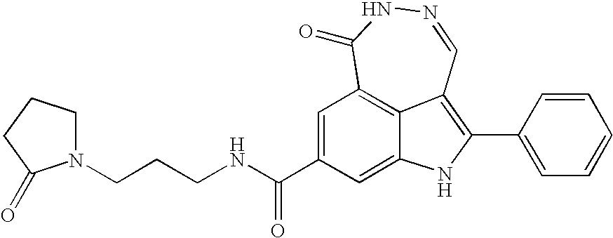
N1=CC2=C(C3=CC=CC=C3)NC3=CC(C(NCCCN4CCCC4=O)=O)=CC(=C23)C(=O)N1
